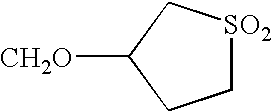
C1[SO2]CC([CH2O])C1
